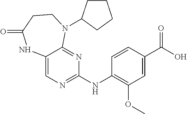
N(C1=C(OC)C=C(C(O)=O)C=C1)C1=NC=C2C(=N1)N(C1CCCC1)CCC(=O)N2
